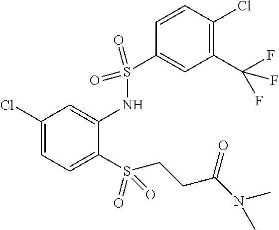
C1(Cl)=CC=C(S(CCC(=O)N(C)C)(=O)=O)C(NS(C2=CC(C(F)(F)F)=C(Cl)C=C2)(=O)=O)=C1
